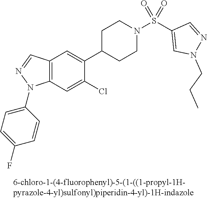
C12=C(C=C(Cl)C(C3CCN(S(C4=CN(CCC)N=C4)(=O)=O)CC3)=C1)N(C1=CC=C(F)C=C1)N=C2
